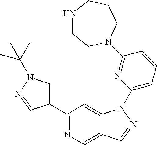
C1(C2=CN(C(C)(C)C)N=C2)=NC=C2C(=C1)N(C1=CC=CC(N3CCNCCC3)=N1)N=C2
